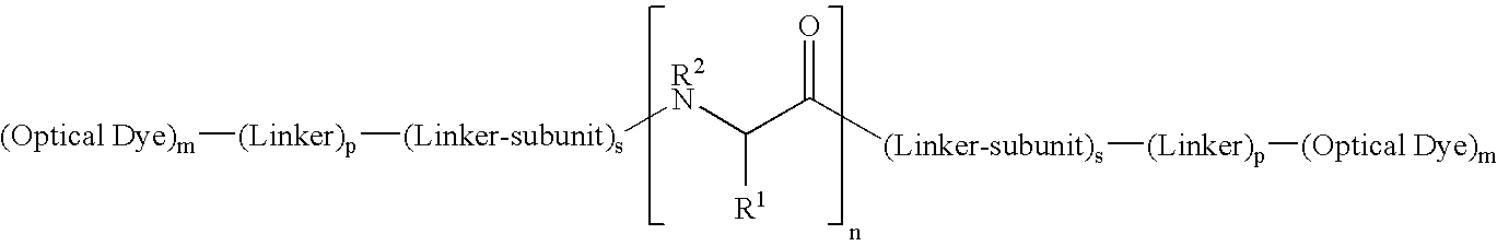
[R2N](C([R1])C([(Linker-subunit)s][(Linker)p][(Optical Dye)m])=O)[(Linker-subunit)s][(Linker)p][(Optical Dye)m]
